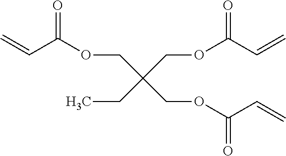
O(CC(COC(C=C)=O)(COC(C=C)=O)CC)C(C=C)=O
